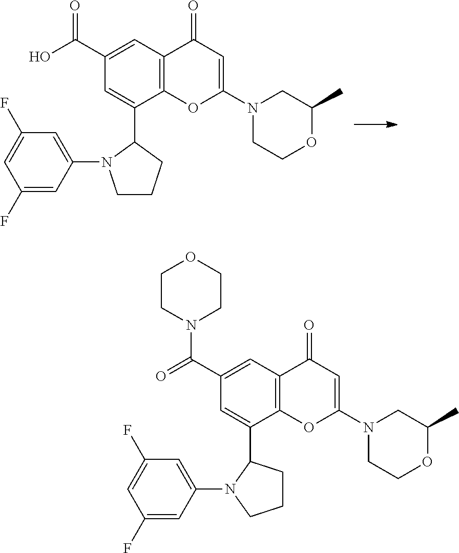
C12=C(C=C(C(O)=O)C=C1C1N(C3=CC(F)=CC(F)=C3)CCC1)C(=O)C=C(N1CCOC(C)C1)O2.C12=C(C=C(C(=O)N3CCOCC3)C=C1C1N(C3=CC(F)=CC(F)=C3)CCC1)C(=O)C=C(N1CCOC(C)C1)O2
